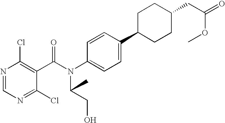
N1=CN=C(Cl)C(C(N(C2=CC=C(C3CCC(CC(OC)=O)CC3)C=C2)C(CO)C)=O)=C1Cl
